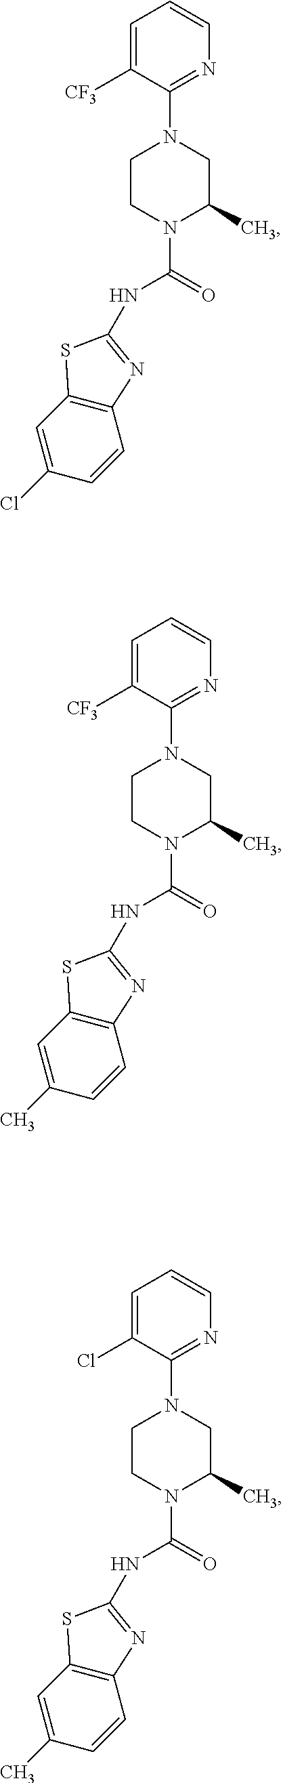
ClC1=CC2=C(C=C1)N=C(NC(=O)N1C(C)CN(C3=NC=CC=C3[CF3])CC1)S2.CC1=CC2=C(C=C1)N=C(NC(=O)N1C(C)CN(C3=NC=CC=C3[CF3])CC1)S2.CC1=CC2=C(C=C1)N=C(NC(=O)N1C(C)CN(C3=NC=CC=C3Cl)CC1)S2
